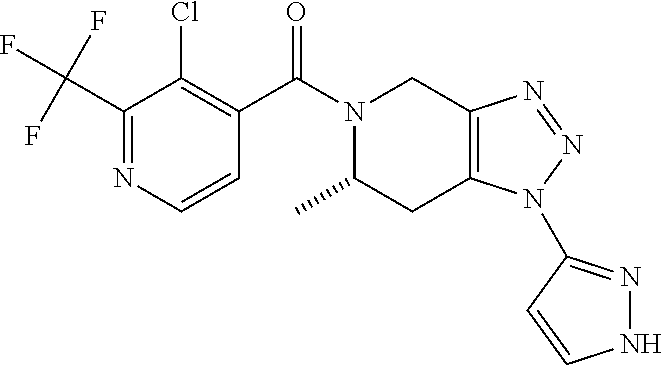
C1(C(F)(F)F)=NC=CC(C(=O)N2C(C)CC3=C(C2)N=NN3C2=NNC=C2)=C1Cl
